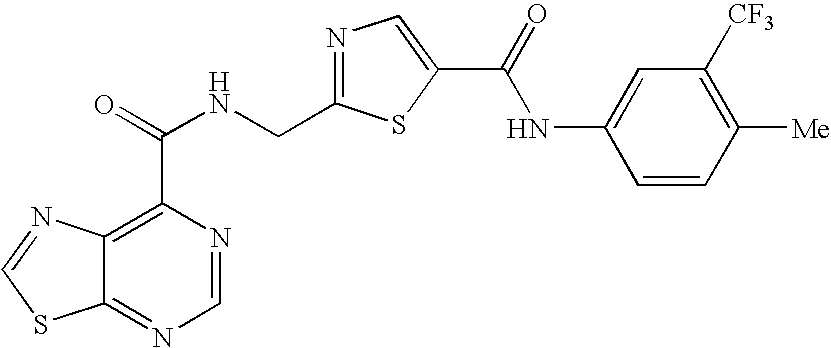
C12=NC=NC(C(=O)NCC3=NC=C(C(=O)NC4=CC([CF3])=C([Me])C=C4)S3)=C1N=CS2
